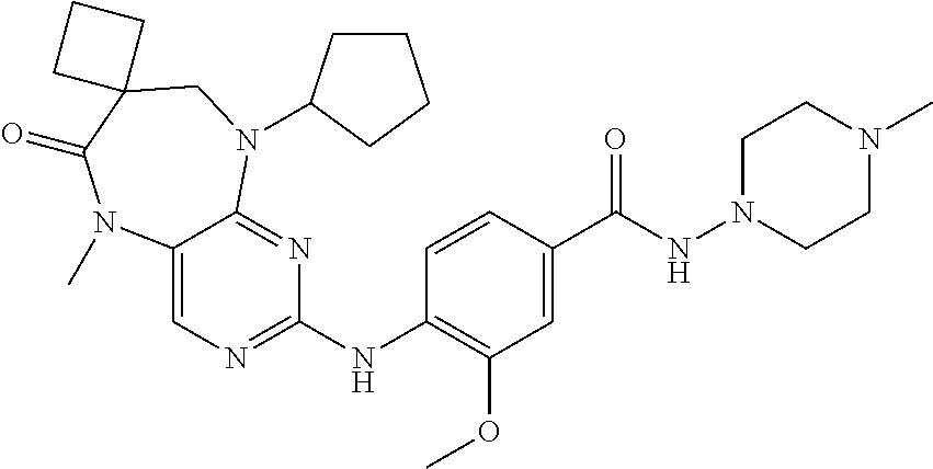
C1(NC2=NC=C3C(=N2)N(C2CCCC2)CC2(C(=O)N3C)CCC2)=C(OC)C=C(C(NN2CCN(C)CC2)=O)C=C1
